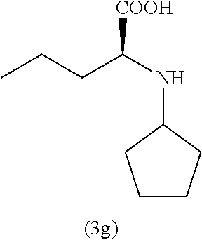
C1CCC(NC(CCC)[COOH])C1
